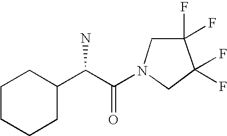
C1CCCC(C(C(N2CC(F)(F)C(F)(F)C2)=O)N)C1
